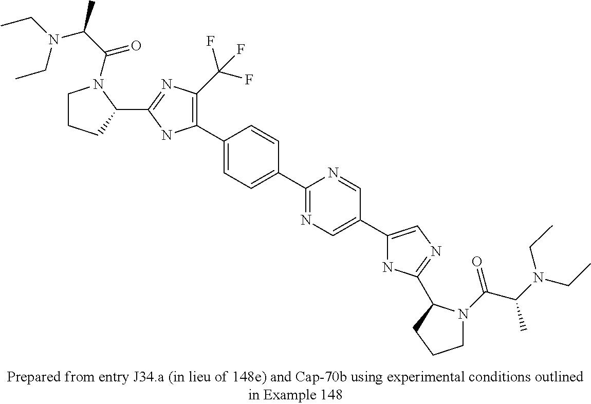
C1(C2=CC=C(C3=NC=C(C4=CN=C(C5N(C(=O)C(C)N(CC)CC)CCC5)N4)C=N3)C=C2)=C(C(F)(F)F)N=C(C2N(C(C(N(CC)CC)C)=O)CCC2)N1
